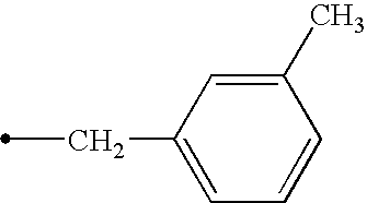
C(C)C1=CC=CC(C)=C1
